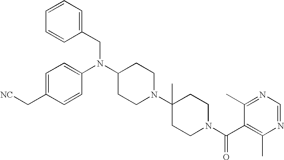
C(C1=CC=C(N(C2CCN(C3(C)CCN(C(C4=C(C)N=CN=C4C)=O)CC3)CC2)CC2=CC=CC=C2)C=C1)[NC]
